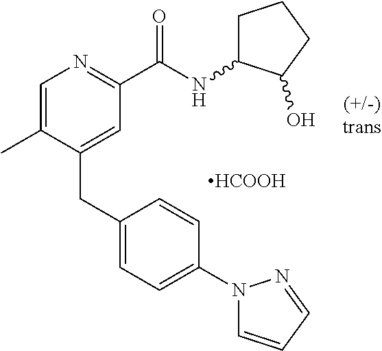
[HCOOH].C1=C(C)C(CC2=CC=C(N3C=CC=N3)C=C2)=CC(C(NC2CCCC2O)=O)=N1
